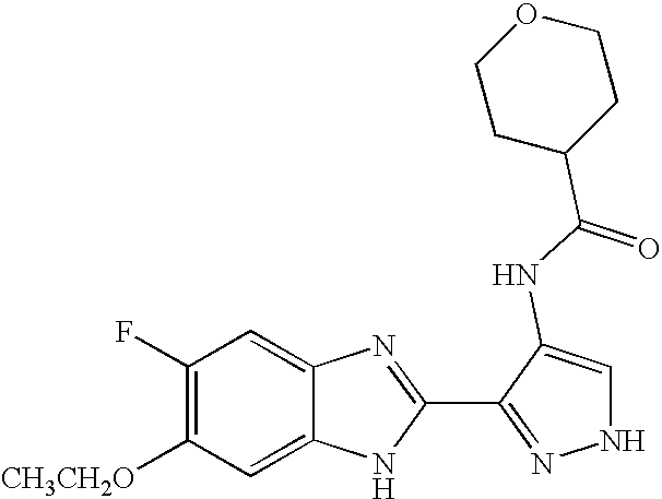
C1=C2C(=CC(F)=C1[CH3CH2O])N=C(C1=NNC=C1NC(C1CCOCC1)=O)N2
